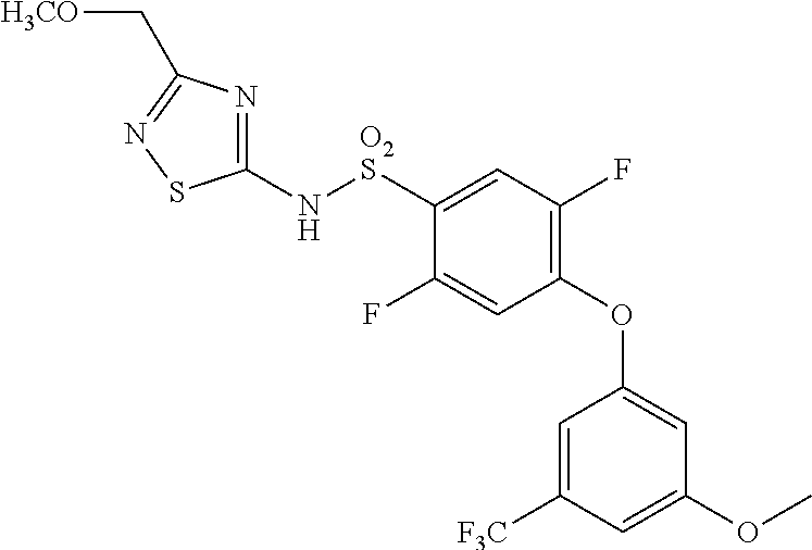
C1(N[O2S]C2=CC(F)=C(OC3=CC(OC)=CC([F3C])=C3)C=C2F)=NC(C[H3CO])=NS1
